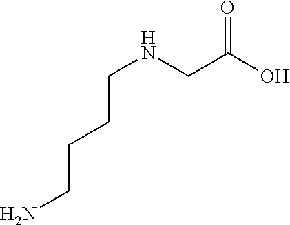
C(NCC(O)=O)CCCN
